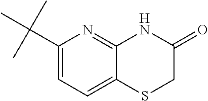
C1(C(C)(C)C)=CC=C2C(=N1)NC(=O)CS2
